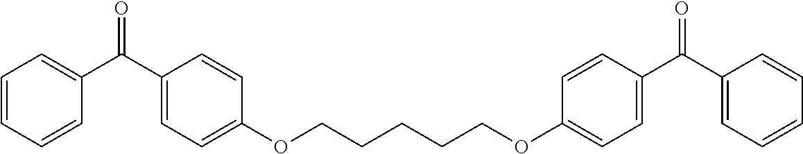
C1=CC=CC(C(C2=CC=C(OCCCCCOC3=CC=C(C(C4=CC=CC=C4)=O)C=C3)C=C2)=O)=C1
